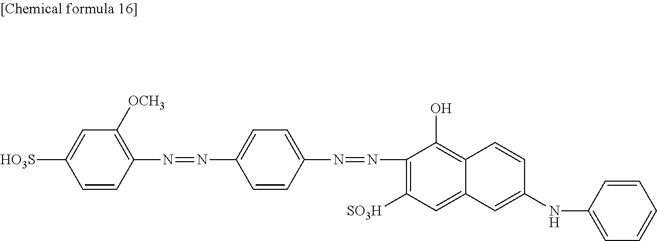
C1=C([HO3S])C=CC(N=NC2=CC=C(N=NC3=C([SO3H])C=C4C(=C3O)C=CC(NC3=CC=CC=C3)=C4)C=C2)=C1[OCH3]
